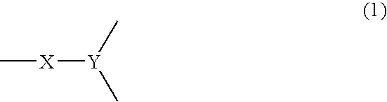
C[X][Y](C)C
